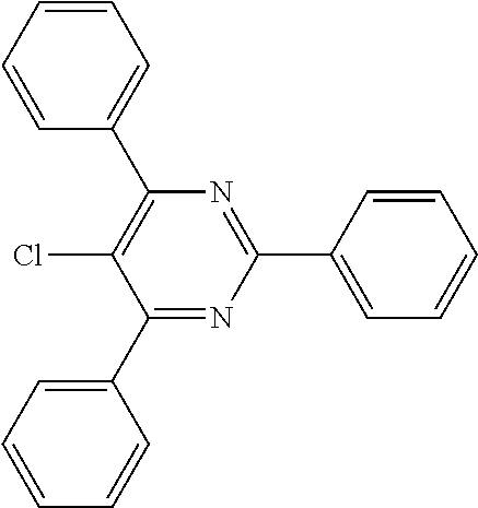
C1(C2=CC=CC=C2)=NC(C2=CC=CC=C2)=NC(C2=CC=CC=C2)=C1Cl
